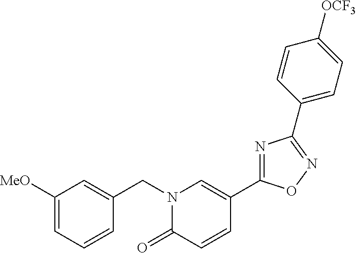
C1([MeO])=CC=CC(CN2C(=O)C=CC(C3=NC(C4=CC=C([OCF3])C=C4)=NO3)=C2)=C1
